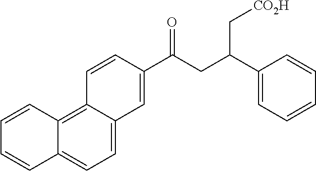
C1=C2C(=C3C(=C1)C=CC=C3)C=CC(C(CC(C1=CC=CC=C1)C[CO2H])=O)=C2
